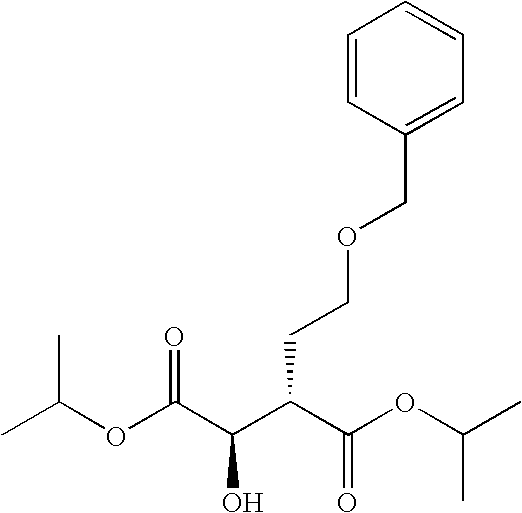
CC(OC(C(C(C(OC(C)C)=O)CCOCC1=CC=CC=C1)O)=O)C
